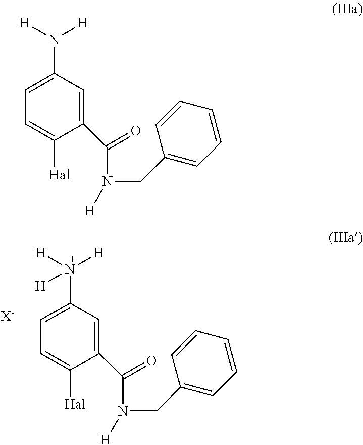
C1(C(N(CC2=CC=CC=C2)[H])=O)=CC(N([H])[H])=CC=C1[Hal].C1(C(N(CC2=CC=CC=C2)[H])=O)=CC(N([H])([H])[H])=CC=C1[Hal].[X-]
